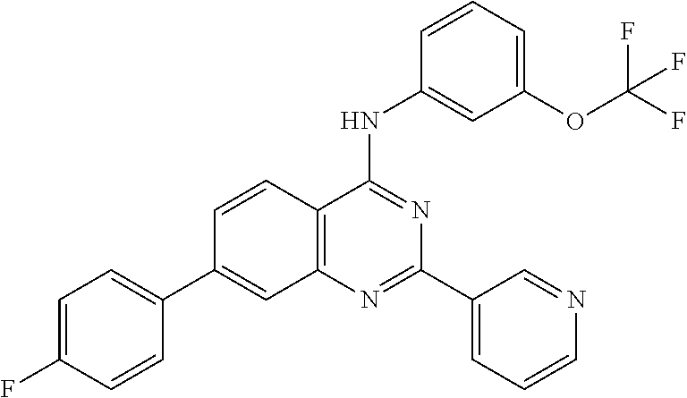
C12=C(N=C(C3=CC=CN=C3)N=C1NC1=CC(OC(F)(F)F)=CC=C1)C=C(C1=CC=C(F)C=C1)C=C2
